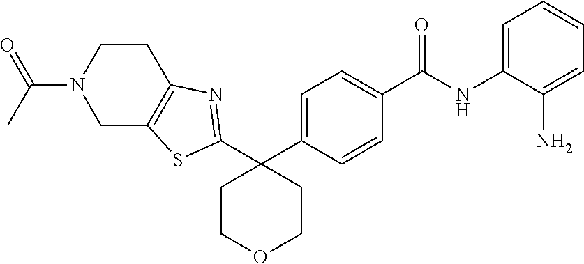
C1=C(C2(C3=NC4=C(CN(C(C)=O)CC4)S3)CCOCC2)C=CC(C(NC2=CC=CC=C2N)=O)=C1
